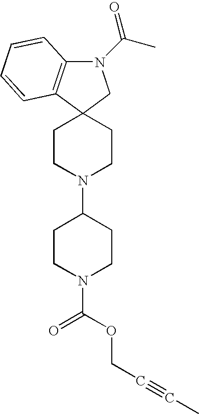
N1(C(C)=O)C2=C(C3(C1)CCN(C1CCN(C(OCC#CC)=O)CC1)CC3)C=CC=C2
